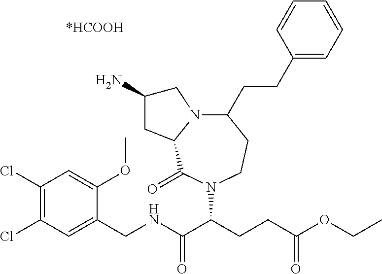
N12C(CCC3=CC=CC=C3)CCN(C(C(NCC3=CC(Cl)=C(Cl)C=C3OC)=O)CCC(OCC)=O)C(=O)C1CC(N)C2
